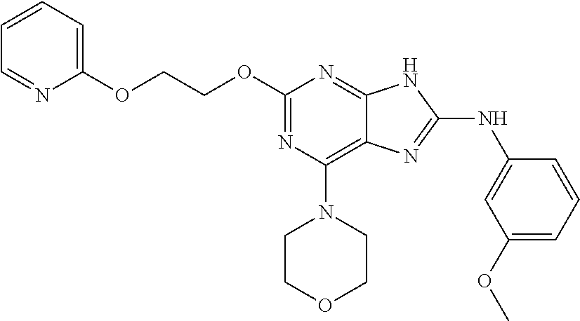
C1(OCCOC2=NC(N3CCOCC3)=C3C(=N2)NC(NC2=CC(OC)=CC=C2)=N3)=CC=CC=N1
